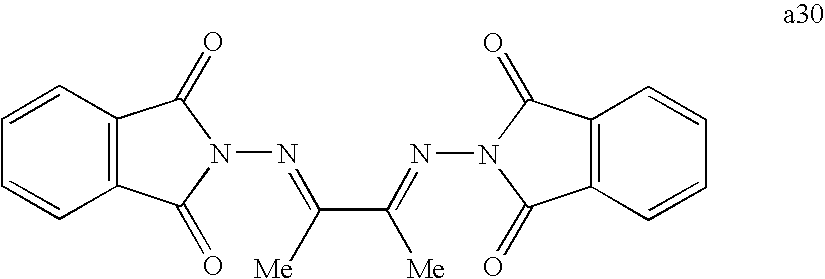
C1=CC2=C(C=C1)C(=O)N(N=C(C(=NN1C(=O)C3=C(C=CC=C3)C1=O)[Me])[Me])C2=O
